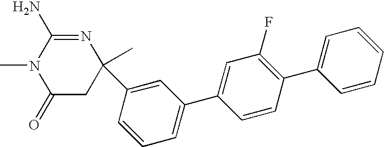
C1(=O)CC(C)(C2=CC(C3=CC(F)=C(C4=CC=CC=C4)C=C3)=CC=C2)N=C(N)N1C
